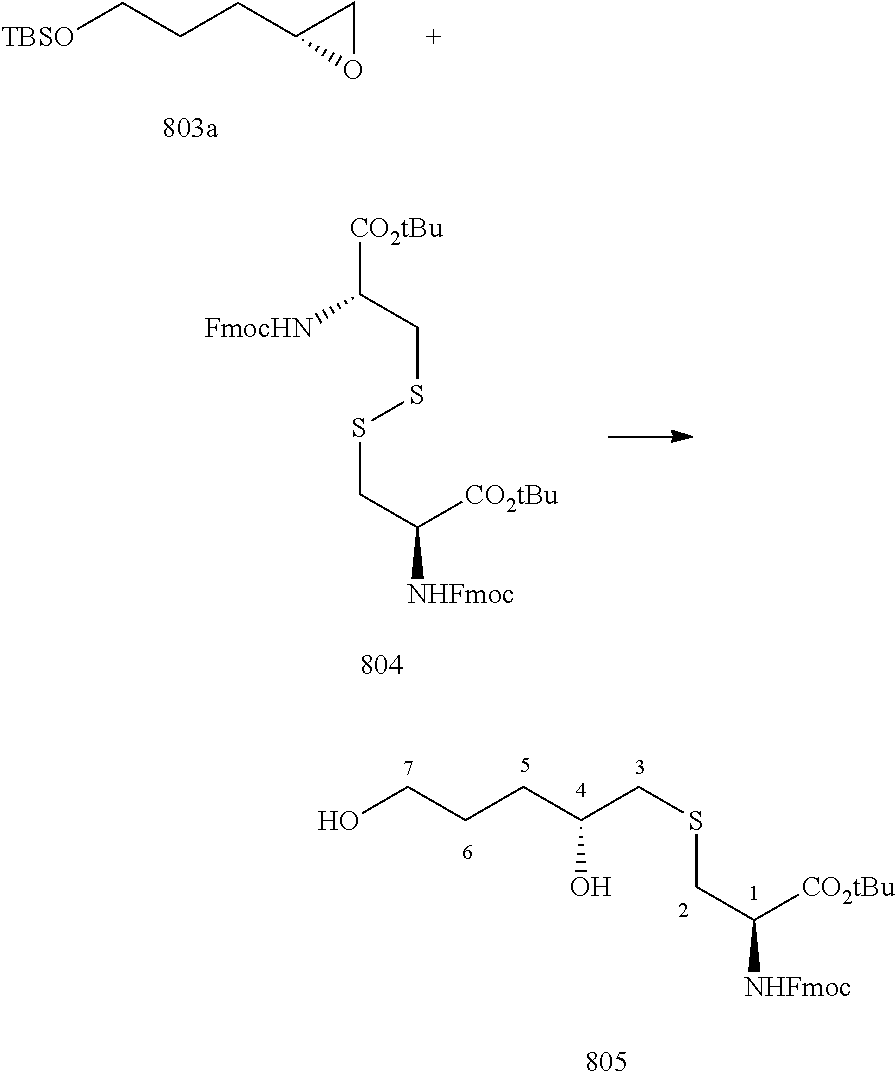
[FmocHN]C(CSSCC([CO2tBu])[NHFmoc])[CO2tBu].C(C([CO2tBu])[NHFmoc])SCC(CCCO)O.[TBSO]CCCC1OC1
